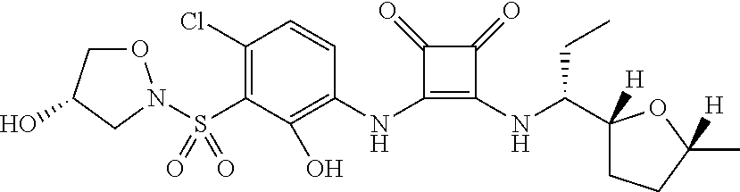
C1(Cl)=C(S(N2OCC(O)C2)(=O)=O)C(O)=C(NC2=C(NC(C3([H])CCC([H])(C)O3)CC)C(=O)C2=O)C=C1
